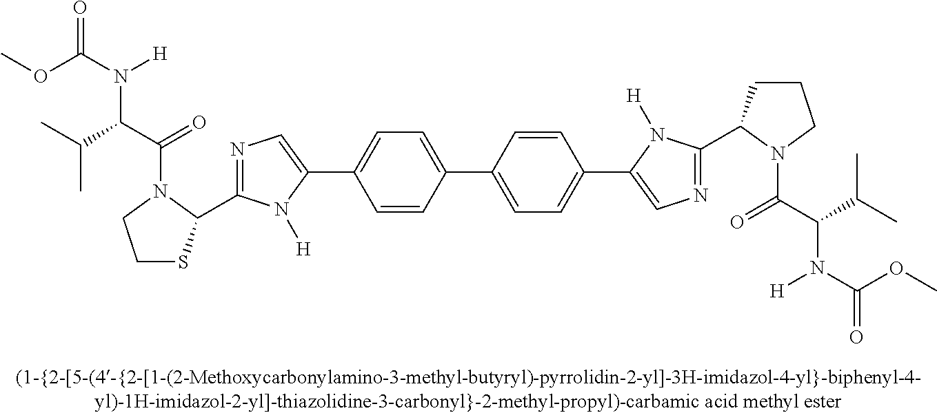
C1(C2=CN=C(C3SCCN3C(C(N(C(OC)=O)[H])C(C)C)=O)N2[H])=CC=C(C2=CC=C(C3=CN=C(C4CCCN4C(C(C(C)C)N(C(OC)=O)[H])=O)N3[H])C=C2)C=C1
